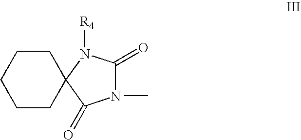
N1(C)C(=O)N([R4])C2(C1=O)CCCCC2
